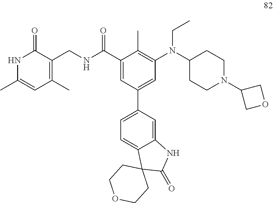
N1C(C)=CC(C)=C(CNC(C2=CC(C3=CC=C4C(=C3)NC(=O)C43CCOCC3)=CC(N(C3CCN(C4COC4)CC3)CC)=C2C)=O)C1=O
